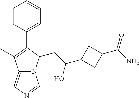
C12=CN=CN1C(CC(C1CC(C(N)=O)C1)O)C(C1=CC=CC=C1)=C2C
